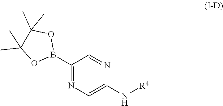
B1(C2=NC=C(N[R4])N=C2)OC(C)(C)C(C)(C)O1
